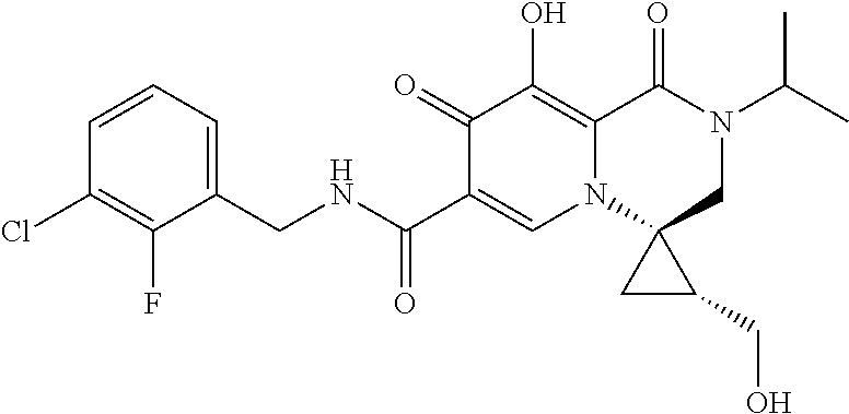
C1(F)=C(Cl)C=CC=C1CNC(C1=CN2C3(CN(C(C)C)C(=O)C2=C(O)C1=O)CC3CO)=O
